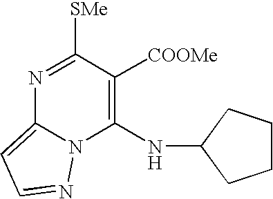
N1=C([SMe])C([COOMe])=C(NC2CCCC2)N2C1=CC=N2
